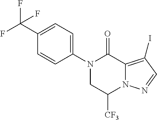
N1(C2=CC=C(C(F)(F)F)C=C2)CC([CF3])N2C(=C(I)C=N2)C1=O
